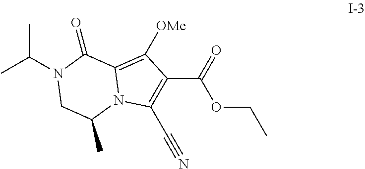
C1(C(=O)OCC)=C(C#N)N2C(=C1[OMe])C(=O)N(C(C)C)CC2C
